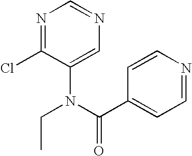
C1(N(CC)C(=O)C2=CC=NC=C2)=CN=CN=C1Cl
